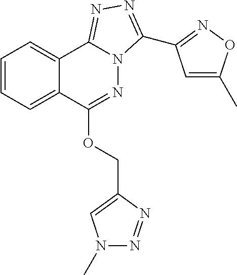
C1=CC=C2C(=C1)C1=NN=C(C3=NOC(C)=C3)N1N=C2OCC1=CN(C)N=N1
